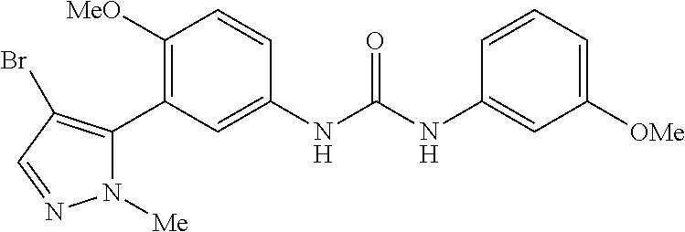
C1([MeO])=C(C2=C(Br)C=NN2[Me])C=C(NC(NC2=CC([OMe])=CC=C2)=O)C=C1
